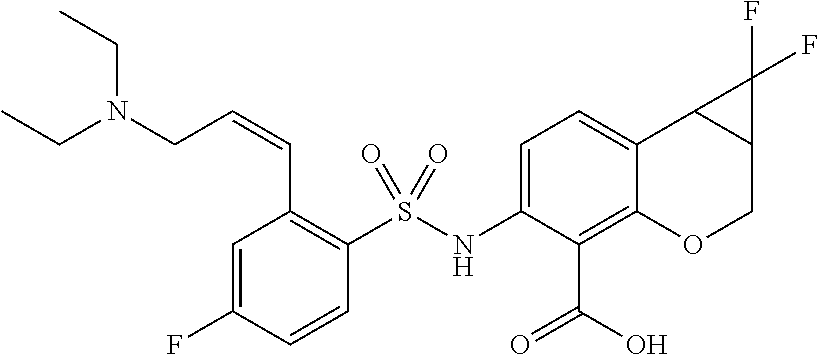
C1=C(NS(C2=C(C=CCN(CC)CC)C=C(F)C=C2)(=O)=O)C(C(O)=O)=C2C(=C1)C1C(CO2)C1(F)F
